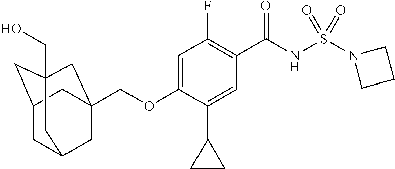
C1C2CC3(CO)CC(COC4=CC(F)=C(C(NS(N5CCC5)(=O)=O)=O)C=C4C4CC4)(CC1C3)C2
